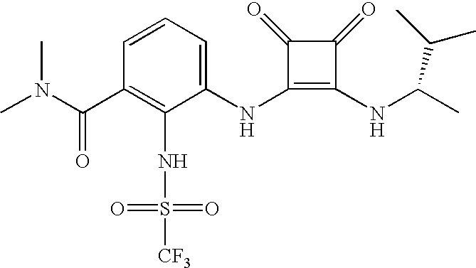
N(C1=C(NC(C)C(C)C)C(=O)C1=O)C1=CC=CC(C(N(C)C)=O)=C1NS([CF3])(=O)=O
